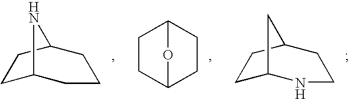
C1C2CCCC(C1)N2.C1CC2CCC1O2.C1C2NCCC(C1)C2
